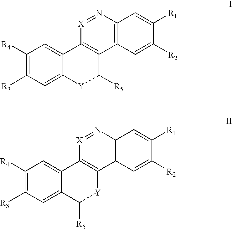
C1([R4])=C([R3])C=C2C(=C1)C1=C(C([R5])[Y]2)C2=C(N=[X]1)C=C([R1])C([R2])=C2.C1([R4])=C([R3])C=C2C(=C1)C1=C([Y]C2[R5])C2=C(N=[X]1)C=C([R1])C([R2])=C2
